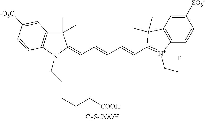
C1(C)(C)C2=C(N(CCCCC[COOH])C1=CC=CC=CC1=[N+](CC)C3=C(C=C([SO3-])C=C3)C1(C)C)C=CC([-O3C])=C2.[I-]
